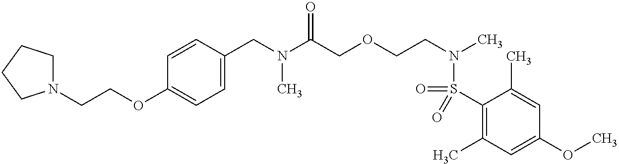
C1(S(=O)(N(CCOCC(N(CC2=CC=C(OCCN3CCCC3)C=C2)C)=O)C)=O)=C(C)C=C(OC)C=C1C
